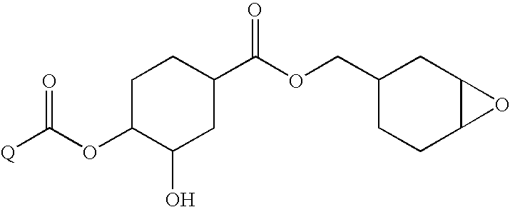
C1C(OC([Q])=O)C(O)CC(C(OCC2CCC3C(C2)O3)=O)C1
